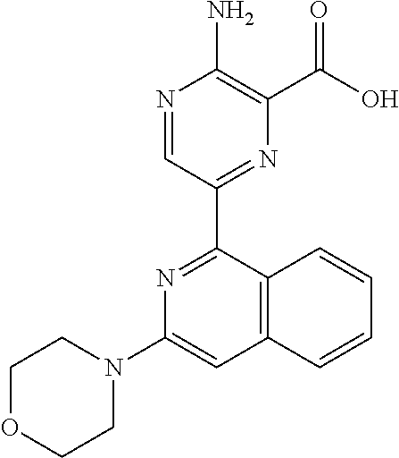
N1=CC(C2=NC(N3CCOCC3)=CC3=C2C=CC=C3)=NC(C(O)=O)=C1N
